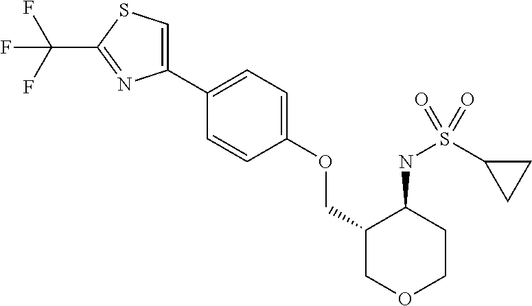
C1(C2=CC=C(OCC3COCCC3NS(C3CC3)(=O)=O)C=C2)=CSC(C(F)(F)F)=N1
